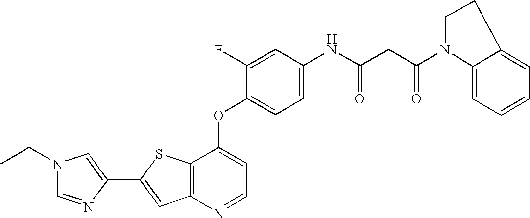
C12=C(SC(C3=CN(CC)C=N3)=C1)C(OC1=CC=C(NC(CC(=O)N3CCC4=CC=CC=C34)=O)C=C1F)=CC=N2
